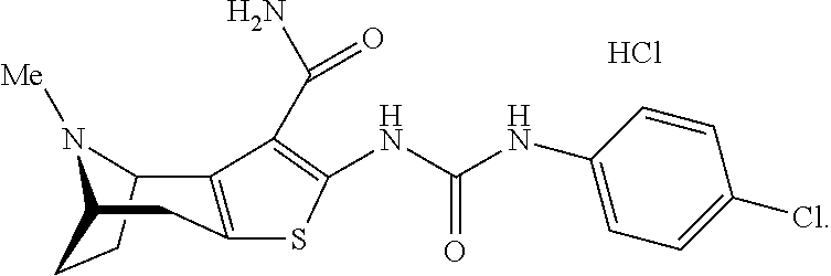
C12CCC(N1[Me])CC1=C2C(C(N)=O)=C(NC(=O)NC2=CC=C(Cl)C=C2)S1.Cl
